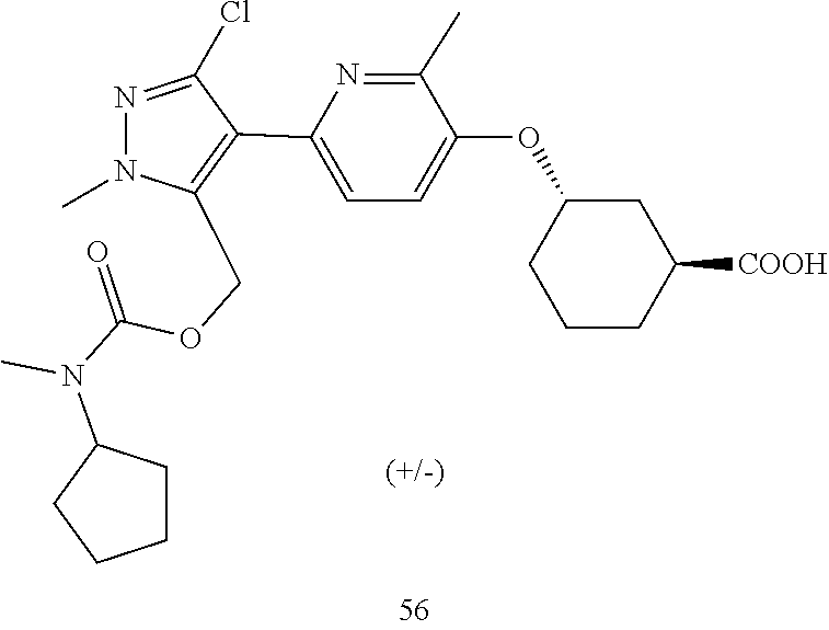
C1(N(C(OCC2=C(C3=CC=C(OC4CCCC([COOH])C4)C(C)=N3)C(Cl)=NN2C)=O)C)CCCC1
